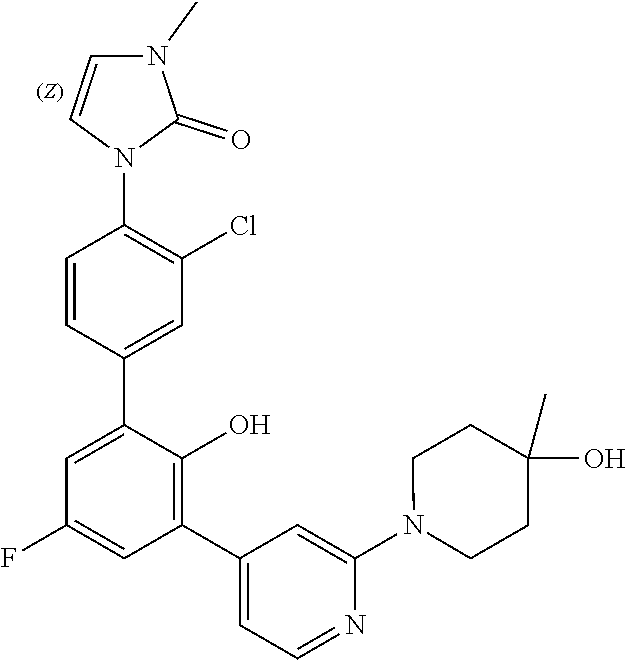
C1(C2=C(O)C(C3=CC(Cl)=C(N4C(=O)N(C)C=C4)C=C3)=CC(F)=C2)=CC=NC(N2CCC(O)(C)CC2)=C1
